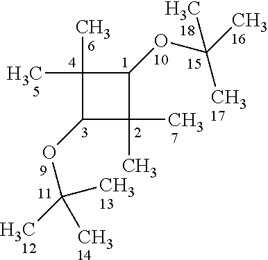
C1(C)(C)C(OC(C)(C)C)C(C)(C)C1OC(C)(C)C
